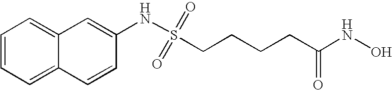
C12=CC=CC=C1C=CC(NS(CCCCC(NO)=O)(=O)=O)=C2
